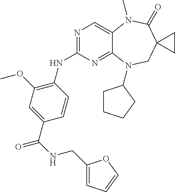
N1=C(NC2=C(OC)C=C(C(NCC3=CC=CO3)=O)C=C2)N=C2C(=C1)N(C)C(=O)C1(CN2C2CCCC2)CC1
